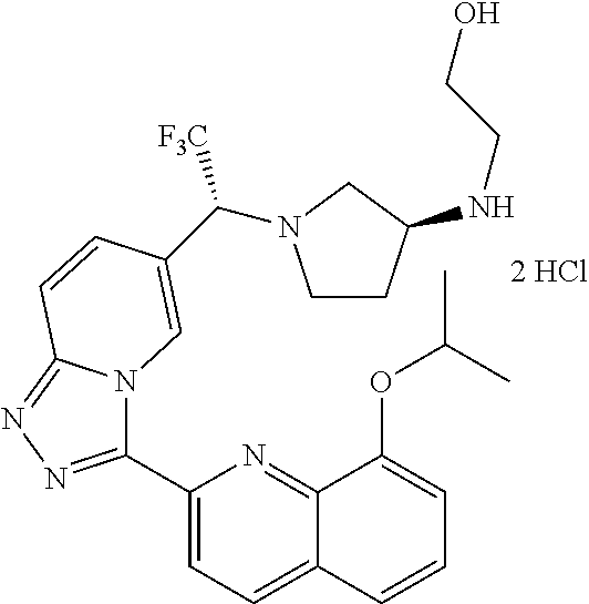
C1(C2=NN=C3N2C=C(C([F3C])N2CCC(NCCO)C2)C=C3)=CC=C2C(=N1)C(OC(C)C)=CC=C2
